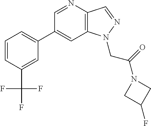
C1(C2=CC=CC(C(F)(F)F)=C2)=CC2=C(C=NN2CC(=O)N2CC(F)C2)N=C1
